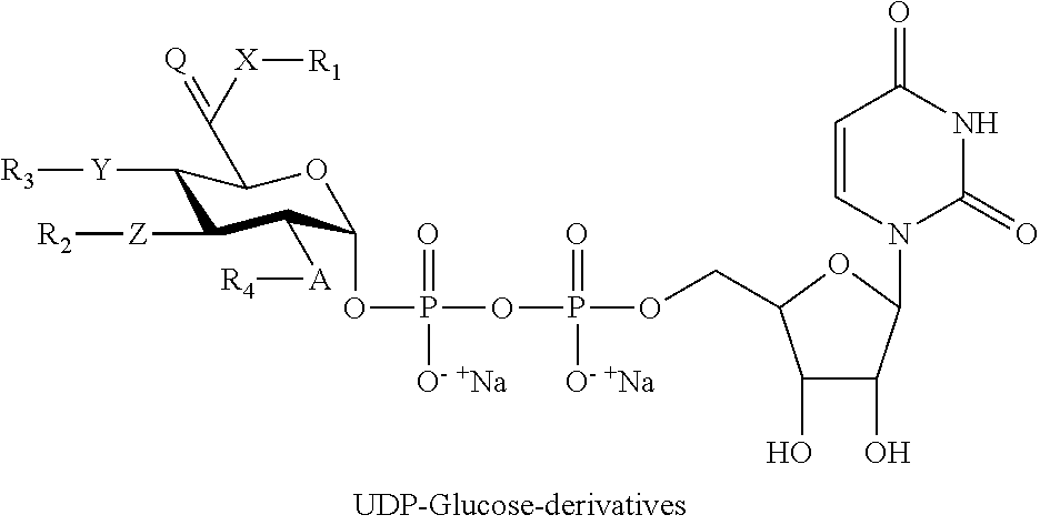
P(=O)([O- +Na])(OP(OC1C([A][R4])C([Z][R2])C([Y][R3])C(C(=[Q])[X][R1])O1)(=O)[O- +Na])OCC1C(O)C(O)C(N2C=CC(=O)NC2=O)O1
